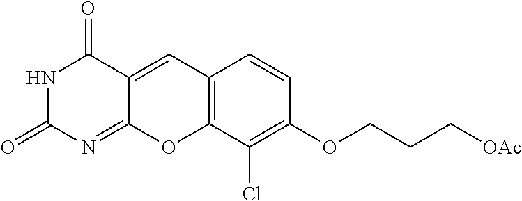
N1C(=O)N=C2C(=CC3=C(O2)C(Cl)=C(OCCC[OAc])C=C3)C1=O
